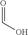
O=CO
